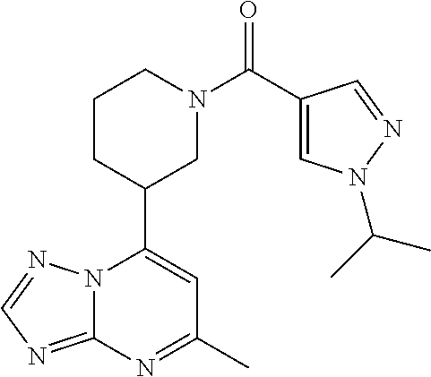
N12C(=NC=N1)N=C(C)C=C2C1CN(C(=O)C2=CN(C(C)C)N=C2)CCC1
